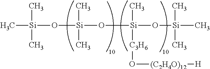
C[Si](C)(C)O[Si](C)(C)O[Si]([C3H6]O[(C2H4O)12][H])(C)O[Si](C)(C)C
